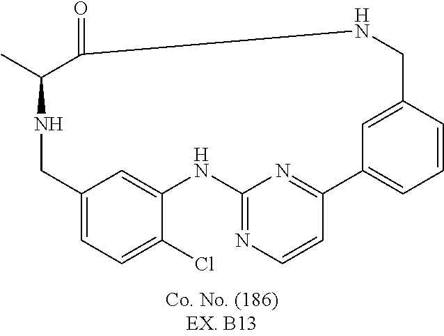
N1CC2=CC=C(Cl)C(=C2)NC2=NC=CC(=N2)C2=CC=CC(=C2)CNC(=O)C1C
